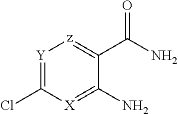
[Y]1=C(Cl)[X]=C(N)C(C(=O)N)=[z]1
